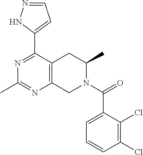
C12=C(C(C3=CC=NN3)=NC(C)=N1)CC(C)N(C(=O)C1=CC=CC(Cl)=C1Cl)C2
